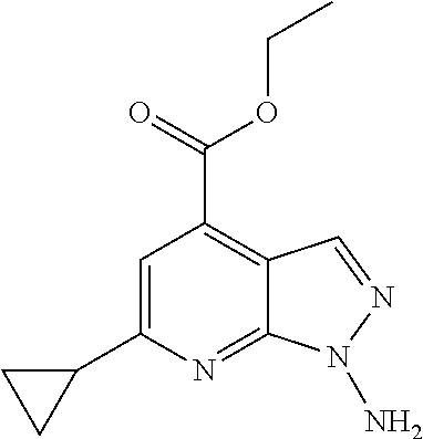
C12=NC(C3CC3)=CC(C(=O)OCC)=C1C=NN2N
